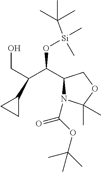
C(C(C(C1N(C(=O)OC(C)(C)C)C(C)(C)OC1)O[Si](C(C)(C)C)(C)C)C1CC1)O
